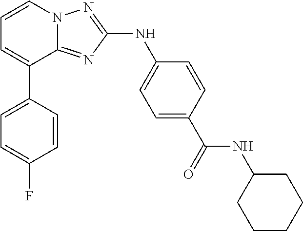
C1=CN2C(=NC(NC3=CC=C(C(=O)NC4CCCCC4)C=C3)=N2)C(C2=CC=C(F)C=C2)=C1
